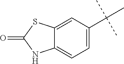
C12=CC(C(C)(C)C)=CC=C1NC(=O)S2
